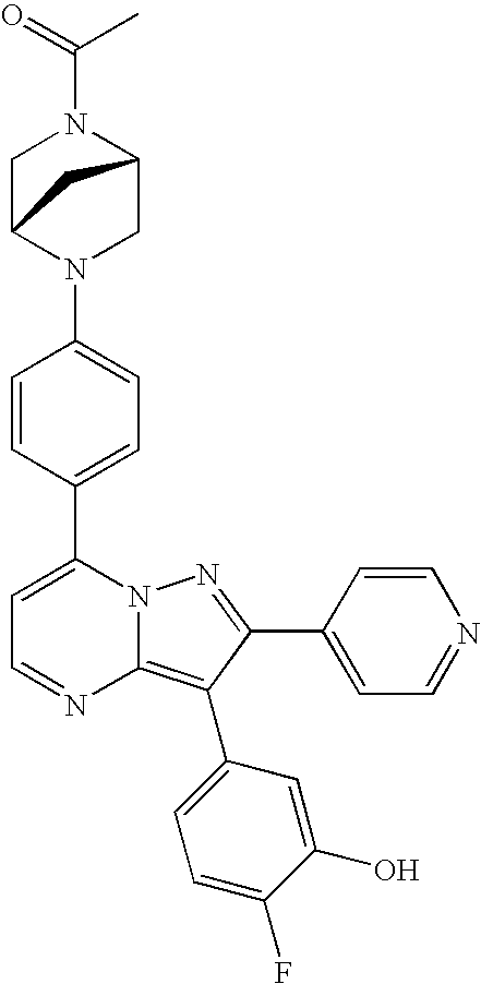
C1=CC(C2=CC=NC3=C(C4=CC=C(F)C(O)=C4)C(C4=CC=NC=C4)=NN23)=CC=C1N1CC2N(C(C)=O)CC1C2
